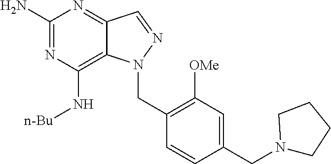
C1(N)=NC(N[n-Bu])=C2C(=N1)C=NN2CC1=C([OMe])C=C(CN2CCCC2)C=C1
